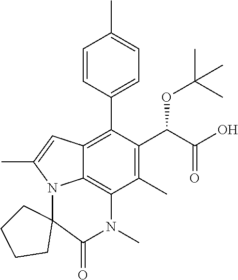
C1(C)=C(C(C(O)=O)OC(C)(C)C)C(C2=CC=C(C)C=C2)=C2C3=C1N(C)C(=O)C1(N3C(C)=C2)CCCC1
